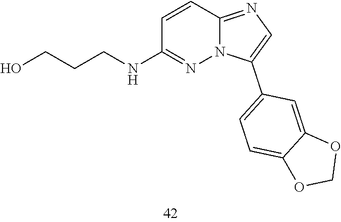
C1(NCCCO)=NN2C(=NC=C2C2=CC=C3C(=C2)OCO3)C=C1
